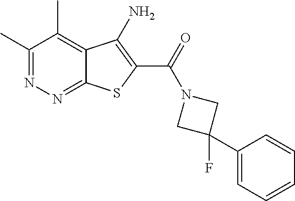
C1(C)=NN=C2C(=C1C)C(N)=C(C(=O)N1CC(C3=CC=CC=C3)(F)C1)S2
